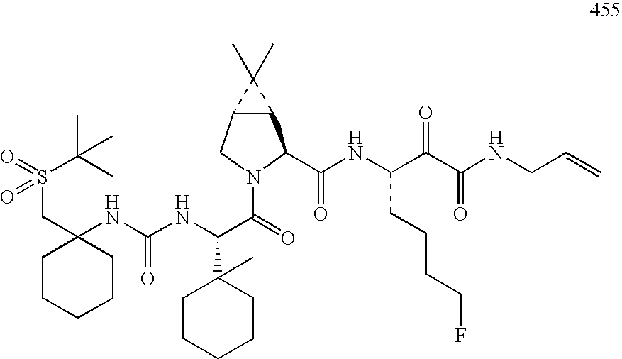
C1CCCCC1(CS(=O)(=O)C(C)(C)C)NC(NC(C(=O)N1C(C(=O)NC(C(C(NCC=C)=O)=O)CCCCF)C2C(C1)C2(C)C)C1(C)CCCCC1)=O
